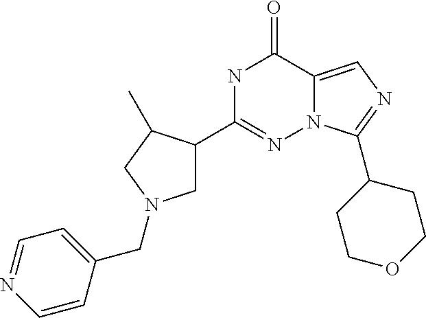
N1C(C2CN(CC3=CC=NC=C3)CC2C)=NN2C(=CN=C2C2CCOCC2)C1=O
